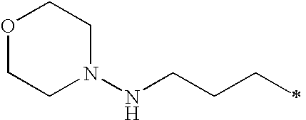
O1CCN(NCCCC)CC1
